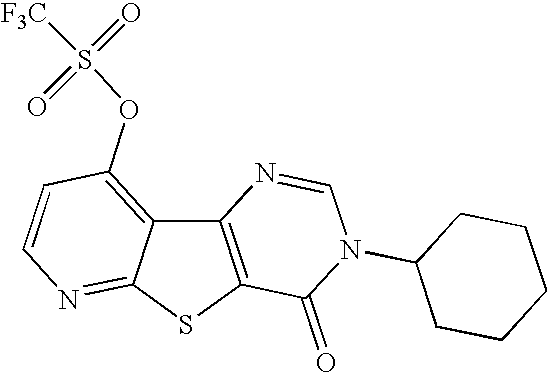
C12=C(SC3=NC=CC(OS(=O)(=O)[F3C])=C13)C(=O)N(C1CCCCC1)C=N2
